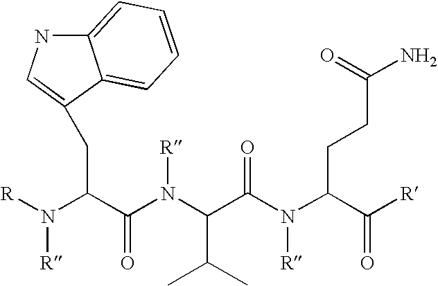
C(CC(N)=O)C(N(C(C(N(C(C(CC1=CNC2=CC=CC=C21)N([R])[R])=O)[R])C(C)C)=O)[R])C([R])=O
